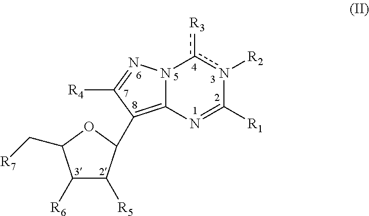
[R6]C1C([R5])C(C2=C3N(c([R3])n([R2])C([R1])=N3)N=C2[R4])OC1C[R7]
